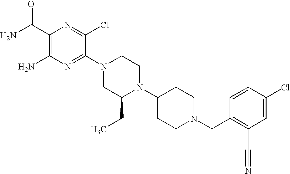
C1(C(N)=O)=C(N)N=C(N2CC(CC)N(C3CCN(CC4=C(C#N)C=C(Cl)C=C4)CC3)CC2)C(Cl)=N1
